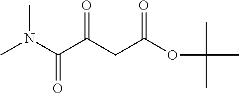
C(C(CC(OC(C)(C)C)=O)=O)(N(C)C)=O
